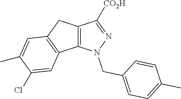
C12=C(CC3=C1C=C(Cl)C(C)=C3)C([CO2H])=NN2CC1=CC=C(C)C=C1
